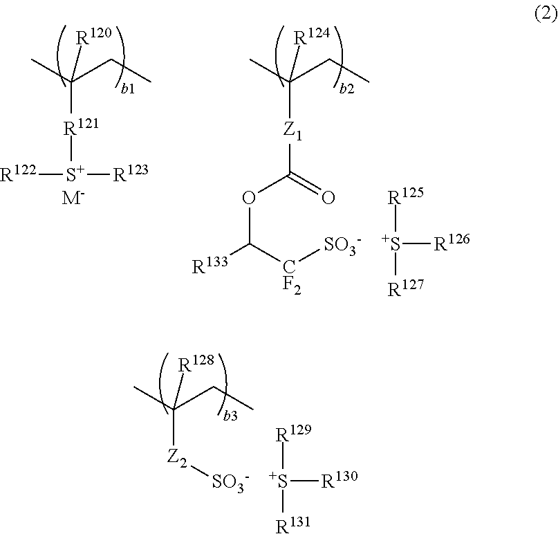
CC(CC)([R120])[R121][S+]([R123])[R122].[M-].CC(CC)([R124])[Z1]C(OC([R133])[CF2][SO3-])=O.[S+]([R126])([R125])[R127].CC(CC)([R128])[Z2][SO3-].[S+]([R130])([R129])[R131]
